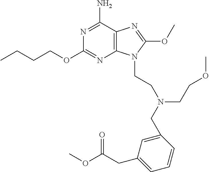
C1(OCCCC)=NC2=C(C(N)=N1)N=C(OC)N2CCN(CCOC)CC1=CC(CC(OC)=O)=CC=C1
